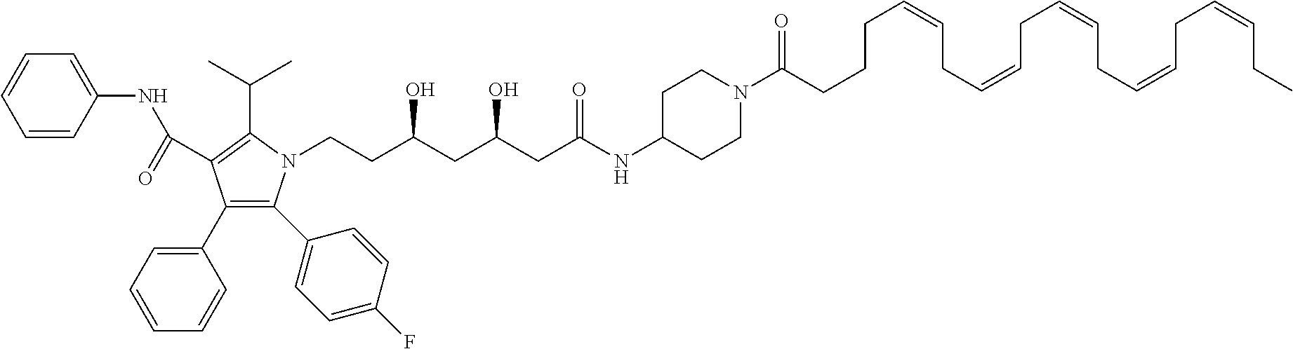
C1=CC(NC(=O)C2=C(C(C)C)N(CCC(CC(CC(NC3CCN(C(=O)CCCC=CCC=CCC=CCC=CCC=CCC)CC3)=O)O)O)C(C3=CC=C(F)C=C3)=C2C2=CC=CC=C2)=CC=C1
